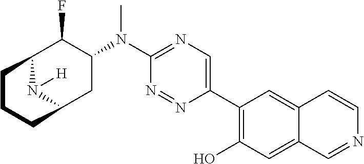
C12N([H])C(CC(N(C3=NC=C(C4=C(O)C=C5C(=C4)C=CN=C5)N=N3)C)C1F)CCC2
